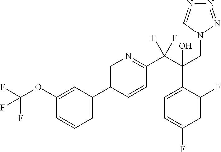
C1(OC(F)(F)F)=CC(C2=CN=C(C(C(CN3C=NN=N3)(O)C3=CC=C(F)C=C3F)(F)F)C=C2)=CC=C1
